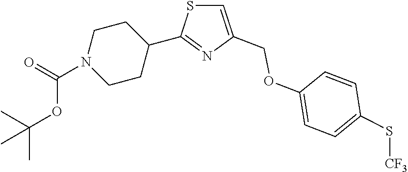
C1=C(COC2=CC=C(S[CF3])C=C2)N=C(C2CCN(C(OC(C)(C)C)=O)CC2)S1
